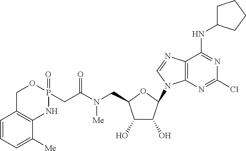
C12=C(N=C(Cl)N=C1NC1CCCC1)N(C1C(O)C(O)C(CN(C(CP3(=O)OCC4=C(N3)C([Me])=CC=C4)=O)[Me])O1)C=N2
